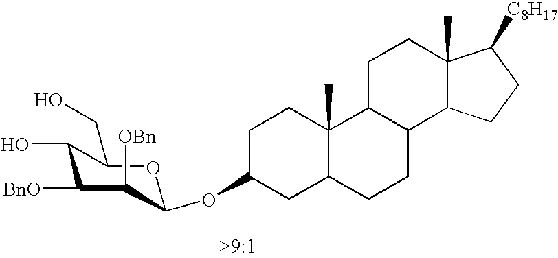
C1(O)C(CO)OC(OC2CC3C(C)(CC2)C2C(CC3)C3C(C)(CC2)C([C8H17])CC3)C([OBn])C1[BnO]
